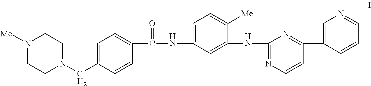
N1([Me])CCN(CC2=CC=C(C(=O)NC3=CC=C([Me])C(NC4=NC=CC(C5=CN=CC=C5)=N4)=C3)C=C2)CC1
